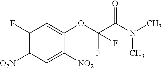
C1(F)=C([O2N])C=C([NO2])C(OC(C(N(C)C)=O)(F)F)=C1
